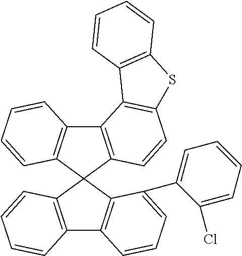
C12=C(C=CC=C1)C1(C3=C2C=CC=C3C2=CC=CC=C2Cl)C2=C(C3=C1C=CC1=C3C3=C(S1)C=CC=C3)C=CC=C2
